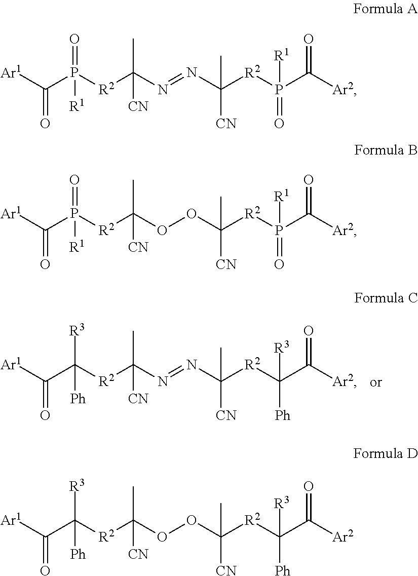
C(=O)([Ar1])C([R3])([Ph])[R2]C(C)(N=NC([CN])(C)[R2]C([Ph])([R3])C([Ar2])=O)[CN].C(=O)([Ar1])P(=O)([R1])[R2]C(C)(N=NC([CN])(C)[R2]P(=O)([R1])C([Ar2])=O)[CN].C(=O)([Ar1])P(=O)([R1])[R2]C(C)(OOC([CN])(C)[R2]P(=O)([R1])C([Ar2])=O)[CN].C(=O)([Ar1])C([R3])([Ph])[R2]C(C)(OOC([CN])(C)[R2]C([Ph])([R3])C([Ar2])=O)[CN]
